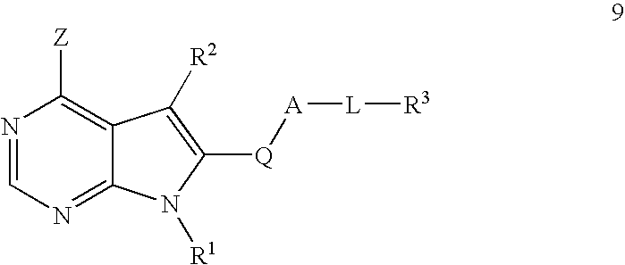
N1=CN=C2C(=C1[Z])C([R2])=C([Q][A][L][R3])N2[R1]
